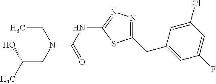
N(C(NC1=NN=C(CC2=CC(F)=CC(Cl)=C2)S1)=O)(CC)CC(O)C
